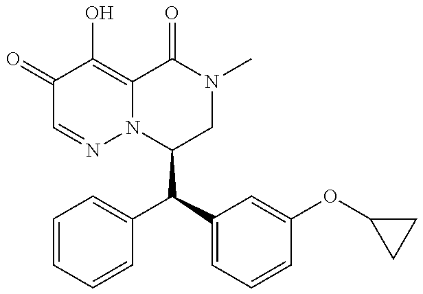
C1(=O)C=NN2C(=C1O)C(=O)N(C)CC2C(C1=CC=CC(OC2CC2)=C1)C1=CC=CC=C1
